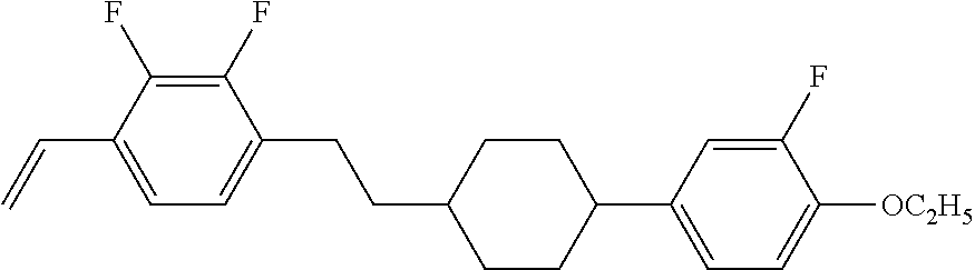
C1(F)=C(F)C(C=C)=CC=C1CCC1CCC(C2=CC=C([OC2H5])C(F)=C2)CC1
